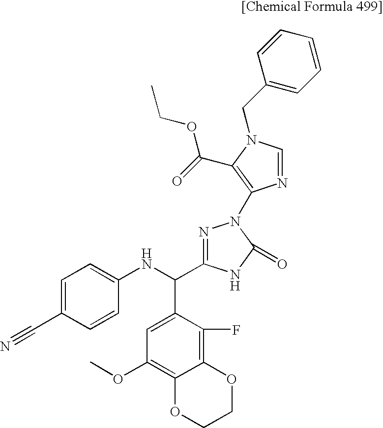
C1=C(C#N)C=CC(NC(C2=CC(OC)=C3C(=C2F)OCCO3)C2=NN(C3=C(C(=O)OCC)N(CC4=CC=CC=C4)C=N3)C(=O)N2)=C1
